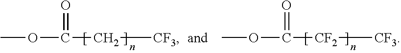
COC(=O)C[CF3].COC(=O)[CF2][CF3]
